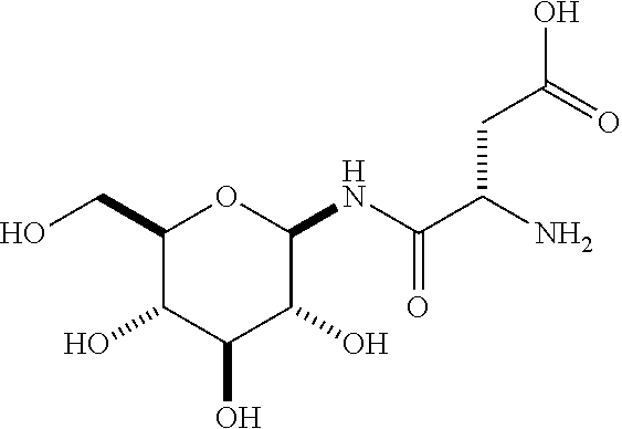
C1(CO)C(O)C(O)C(O)C(NC(C(N)CC(O)=O)=O)O1
